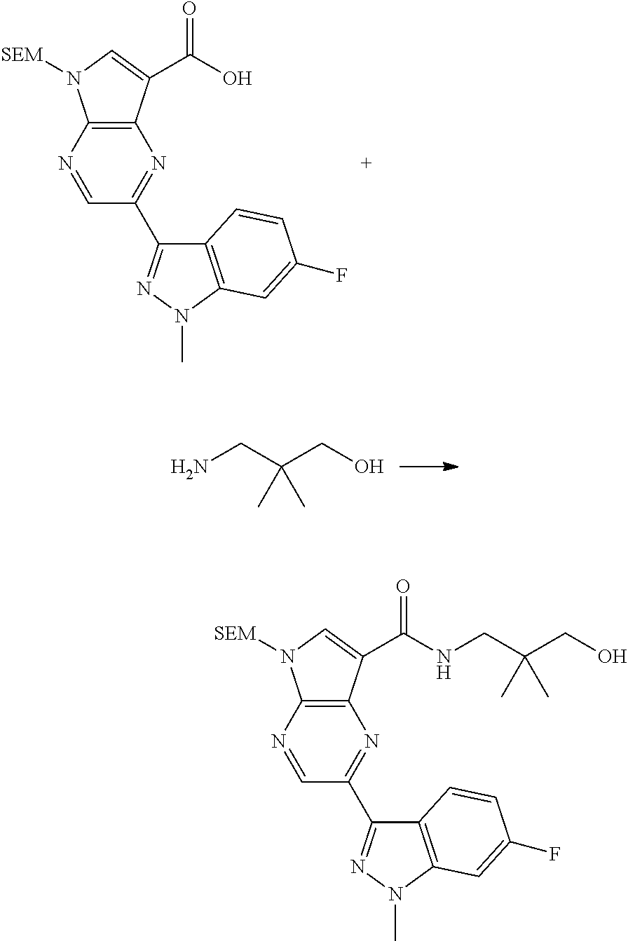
C12=C(N=CC(C3=NN(C)C4=C3C=CC(F)=C4)=N1)N([SEM])C=C2C(=O)O.C(C(CO)(C)C)N.C12=C(N=CC(C3=NN(C)C4=C3C=CC(F)=C4)=N1)N([SEM])C=C2C(=O)NCC(CO)(C)C
